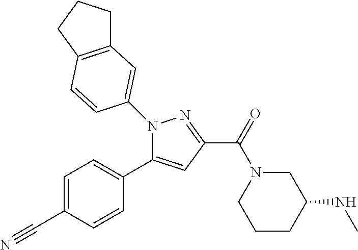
N1(C2=CC3=C(CCC3)C=C2)C(C2=CC=C(C#N)C=C2)=CC(C(=O)N2CCCC(NC)C2)=N1
